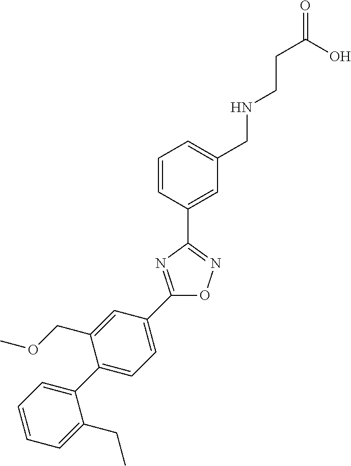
C1(C2=CC=C(C3=CC=CC=C3CC)C(COC)=C2)=NC(C2=CC(CNCCC(=O)O)=CC=C2)=NO1
